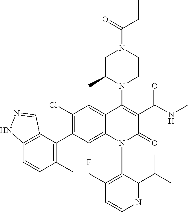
C1=CN=C(C(C)C)C(N2C(=O)C(C(NC)=O)=C(N3C(C)CN(C(=O)C=C)CC3)C3=CC(Cl)=C(C4=C(C)C=CC5=C4C=NN5)C(F)=C23)=C1C
